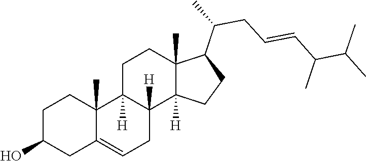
C1C2=CCC3([H])C([H])(C2(C)CCC1O)CCC1(C)C(C(CC=CC(C)C(C)C)C)CCC13[H]
